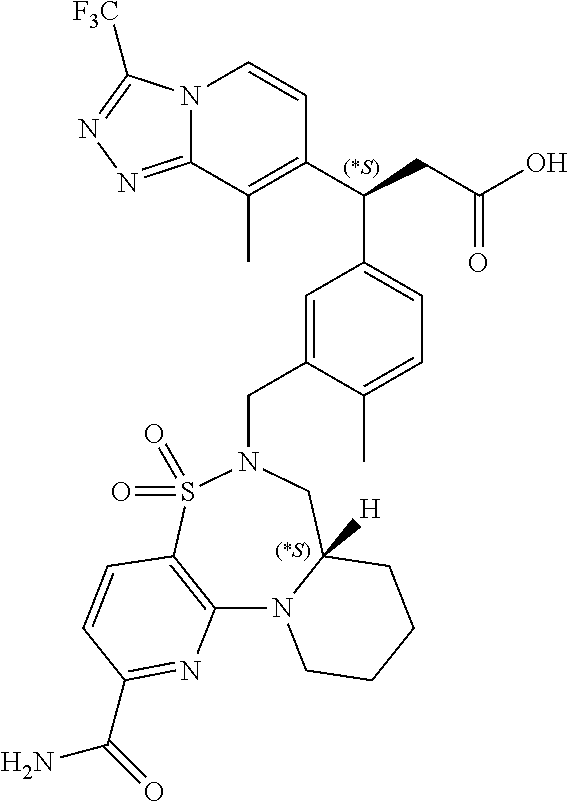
N12C(=NN=C1[F3C])C(C)=C(C(CC(O)=O)C1=CC=C(C)C(CN3S(=O)(=O)C4=C(N5C([H])(C3)CCCC5)N=C(C(=O)N)C=C4)=C1)C=C2
